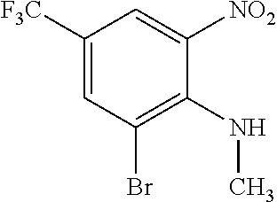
C1([F3C])=CC(Br)=C(NC)C([NO2])=C1
